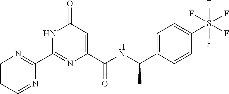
C1(C2=NC=CC=N2)=NC(C(NC(C2=CC=C(S(F)(F)(F)(F)F)C=C2)C)=O)=CC(=O)N1
